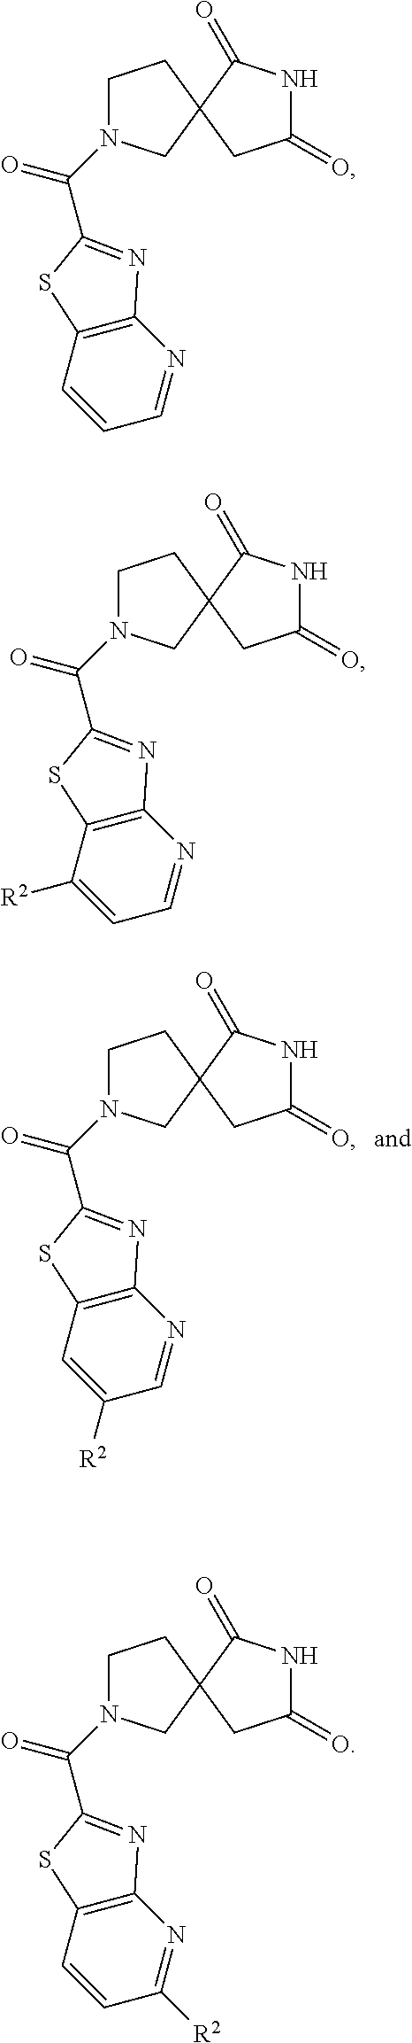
C1CC2(CN1C(C1=NC3=C(C=C([R2])C=N3)S1)=O)C(=O)NC(=O)C2.C1CC2(CN1C(C1=NC3=C(C=CC=N3)S1)=O)C(=O)NC(=O)C2.C1CC2(CN1C(C1=NC3=C(C([R2])=CC=N3)S1)=O)C(=O)NC(=O)C2.C1CC2(CN1C(C1=NC3=C(C=CC([R2])=N3)S1)=O)C(=O)NC(=O)C2
